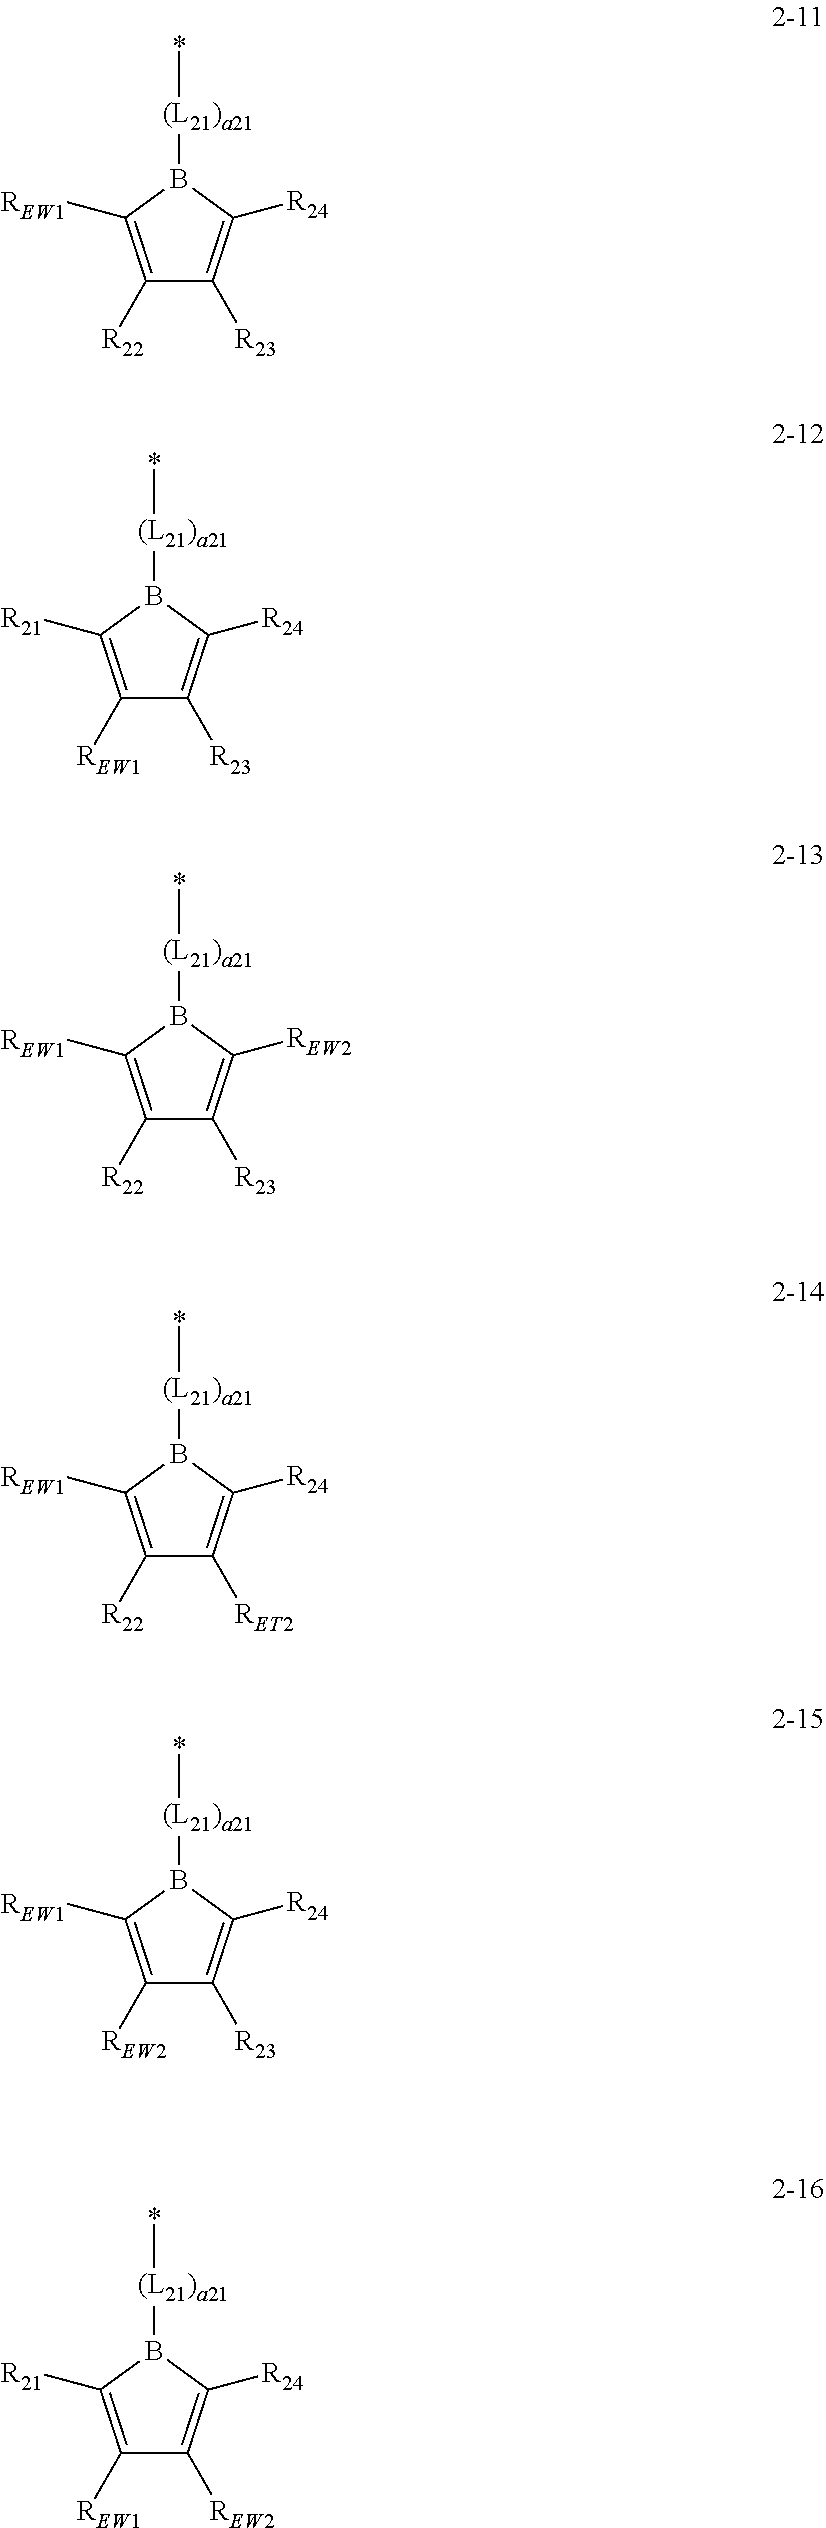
C1([R22])=C([REW1])B([(L21)a21]*)C([R24])=C1[R23].C1([REW1])=C([R21])B([(L21)a21]*)C([R24])=C1[R23].C1([R22])=C([REW1])B([(L21)a21]*)C([REW2])=C1[R23].C1([R22])=C([REW1])B([(L21)a21]*)C([R24])=C1[RET2].C1([REW2])=C([REW1])B([(L21)a21]*)C([R24])=C1[R23].C1([REW1])=C([R21])B([(L21)a21]*)C([R24])=C1[REW2]
